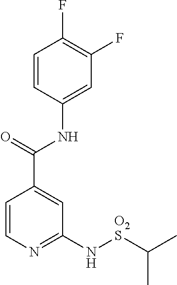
C1=CC(NC(C2=CC(N[O2S]C(C)C)=NC=C2)=O)=CC(F)=C1F
